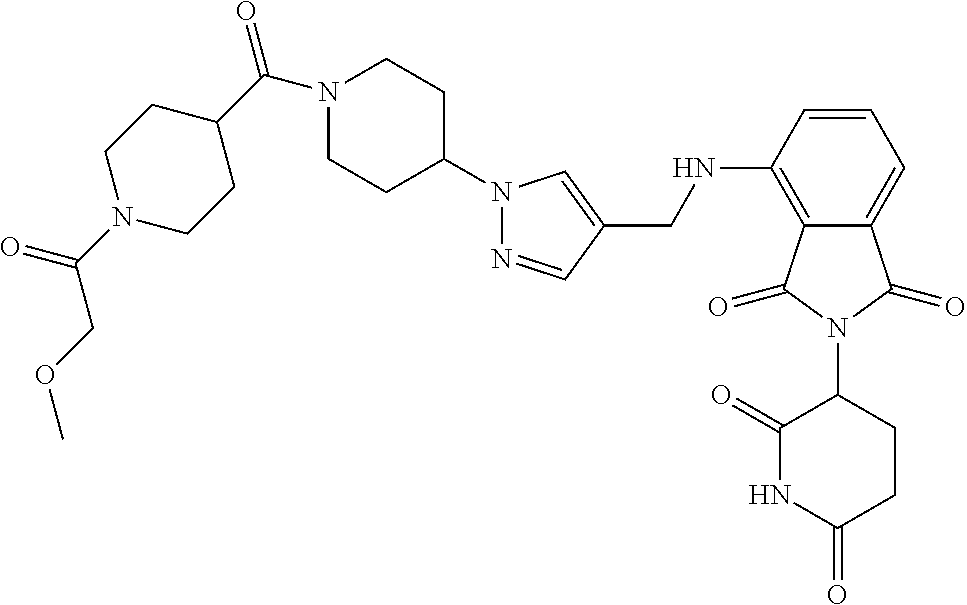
C(NC1=C2C(=CC=C1)C(=O)N(C1C(=O)NC(=O)CC1)C2=O)C1=CN(C2CCN(C(=O)C3CCN(C(=O)COC)CC3)CC2)N=C1
